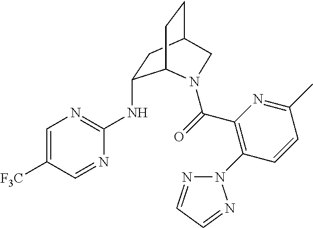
C1=C([F3C])C=NC(NC2CC3CCC2N(C(=O)C2=C(N4N=CC=N4)C=CC(C)=N2)C3)=N1
